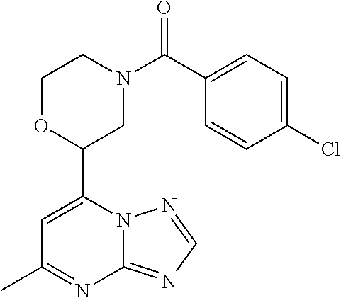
N12C(=NC=N1)N=C(C)C=C2C1CN(C(=O)C2=CC=C(Cl)C=C2)CCO1
